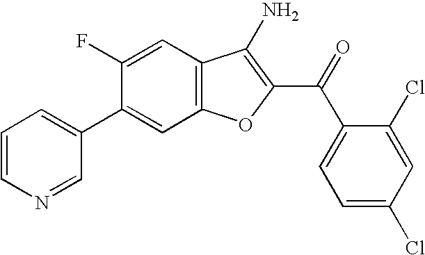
C1(C2=CC=CN=C2)=CC2=C(C=C1F)C(N)=C(C(=O)C1=CC=C(Cl)C=C1Cl)O2
